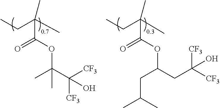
CCC(C)(C)C(=O)OC(C)(C)C([CF3])([CF3])O.CCC(C)(C)C(=O)OC(CC(C)C)CC([CF3])([CF3])O
